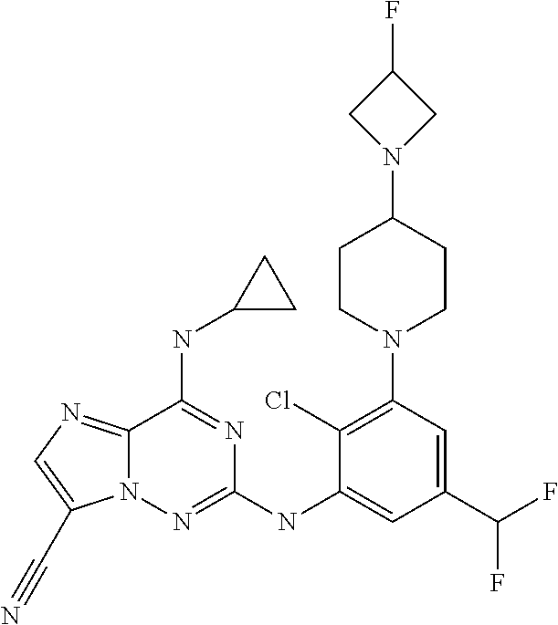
N12C(=NC=C1C#N)C(NC1CC1)=NC(NC1=CC(C(F)F)=CC(N3CCC(N4CC(F)C4)CC3)=C1Cl)=N2
